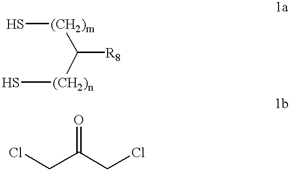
S[(CH2)m]C([R8])[(CH2)n]S.ClCC(CCl)=O
